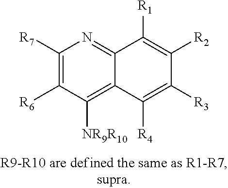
C1([R7])=C([R6])C([NR9R10])=C2C(=N1)C([R1])=C([R2])C([R3])=C2[R4]
